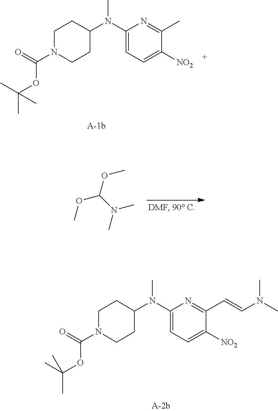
C1N(C(=O)OC(C)(C)C)CCC(N(C2=CC=C([NO2])C(C)=N2)C)C1.COC(OC)N(C)C.C1=C(N(C2CCN(C(=O)OC(C)(C)C)CC2)C)N=C(C=CN(C)C)C([NO2])=C1
